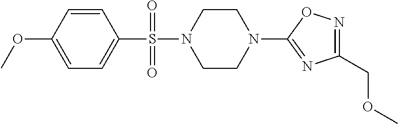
N1=C(COC)N=C(N2CCN(S(=O)(C3=CC=C(OC)C=C3)=O)CC2)O1
